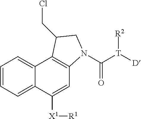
C1=CC=C2C(=C1)C1=C(C=C2[X1][R1])N(C([T]([D])[R2])=O)CC1CCl
